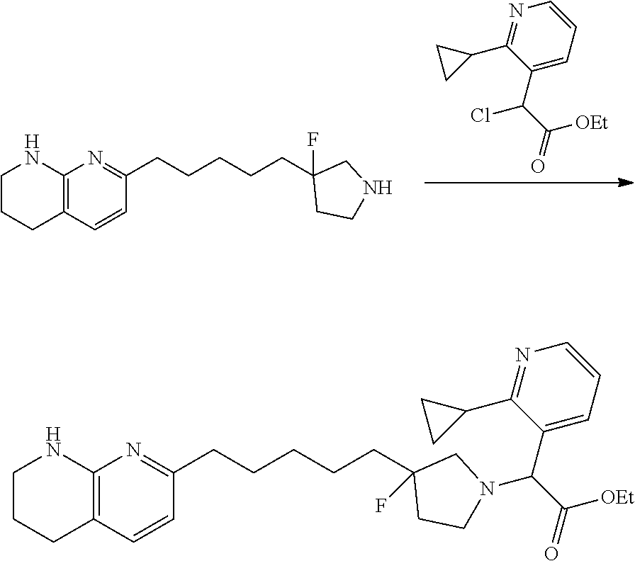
C1(C(C([OEt])=O)Cl)=CC=CN=C1C1CC1.C12=C(C=CC(CCCCCC3(F)CCNC3)=N1)CCCN2.C12=C(C=CC(CCCCCC3(F)CCN(C(C(=O)[OEt])C4=CC=CN=C4C4CC4)C3)=N1)CCCN2
